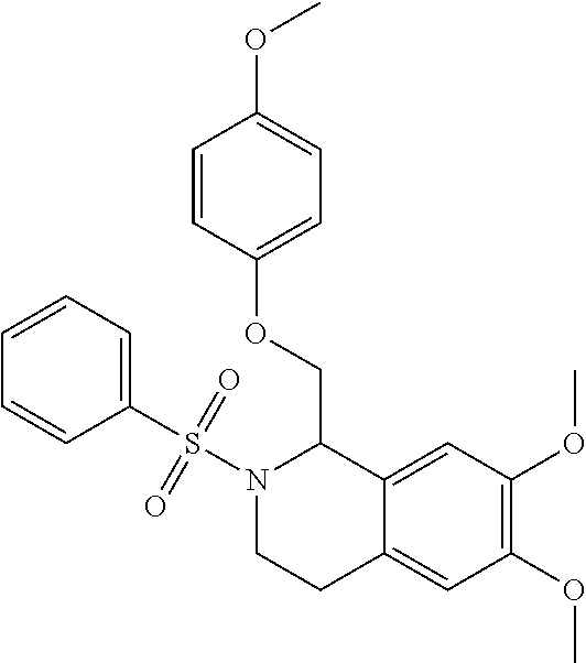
C1(S(N2CCC3=CC(OC)=C(OC)C=C3C2COC2=CC=C(OC)C=C2)(=O)=O)=CC=CC=C1
